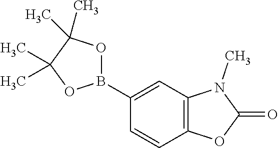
B1(C2=CC3=C(C=C2)OC(=O)N3C)OC(C)(C)C(C)(C)O1
